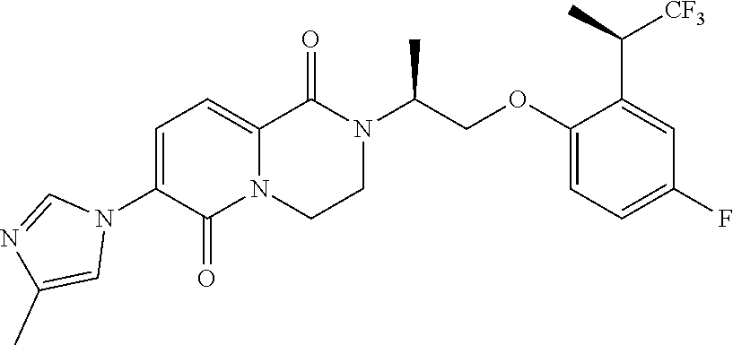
C1(N2C=NC(C)=C2)=CC=C2N(C1=O)CCN(C(COC1=CC=C(F)C=C1C([CF3])C)C)C2=O
